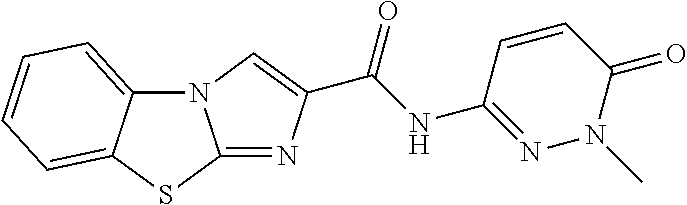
N12C3=CC=CC=C3SC1=NC(C(NC1=NN(C)C(=O)C=C1)=O)=C2
